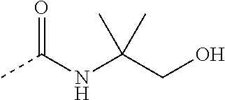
CC(NC(CO)(C)C)=O
